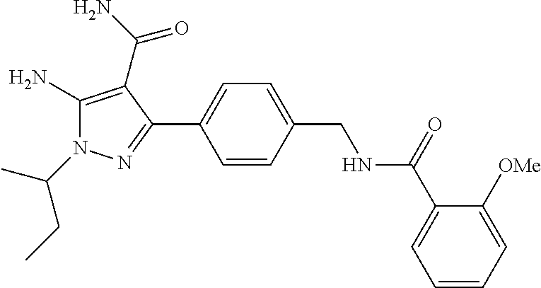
C(N1C(N)=C(C(N)=O)C(C2=CC=C(CNC(C3=CC=CC=C3[OMe])=O)C=C2)=N1)(C)CC
